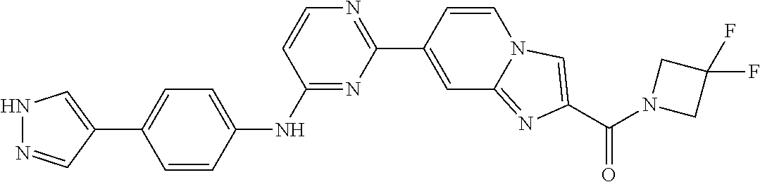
C1(C2=CNN=C2)=CC=C(NC2=NC(C3=CC4=NC(C(N5CC(F)(F)C5)=O)=CN4C=C3)=NC=C2)C=C1
